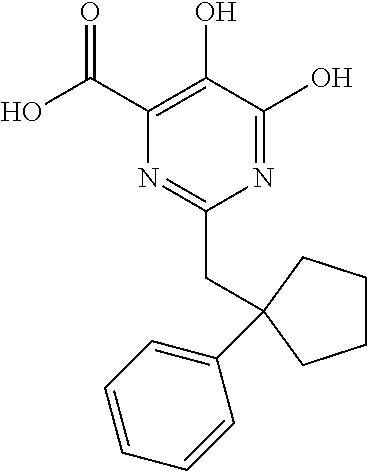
N1=C(O)C(O)=C(C(O)=O)N=C1CC1(C2=CC=CC=C2)CCCC1
